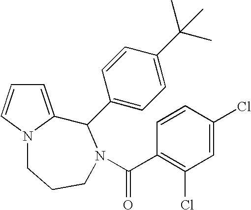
C1=C2N(C=C1)CCCN(C(C1=C(Cl)C=C(Cl)C=C1)=O)C2C1=CC=C(C(C)(C)C)C=C1
